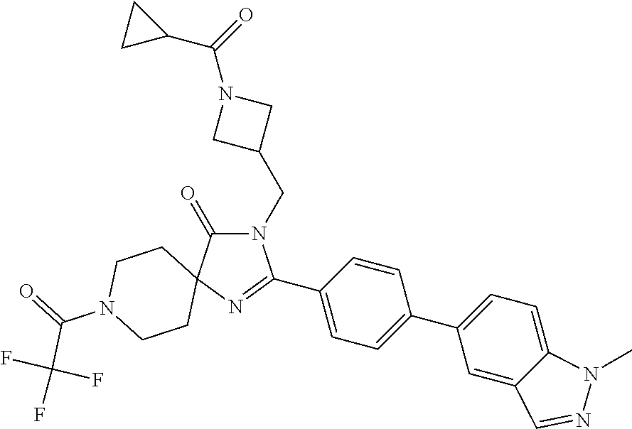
N1(CC2CN(C(=O)C3CC3)C2)C(=O)C2(N=C1C1=CC=C(C3=CC=C4C(=C3)C=NN4C)C=C1)CCN(C(=O)C(F)(F)F)CC2
